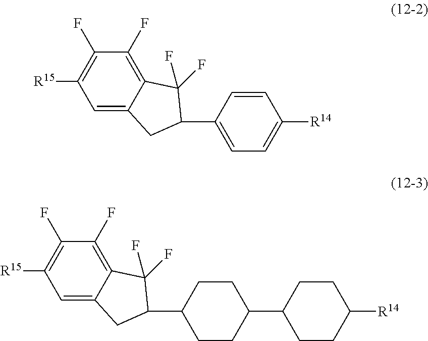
C1=C2C(=C(F)C(F)=C1[R15])C(F)(F)C(C1=CC=C([R14])C=C1)C2.C1=C2C(=C(F)C(F)=C1[R15])C(F)(F)C(C1CCC(C3CCC([R14])CC3)CC1)C2
